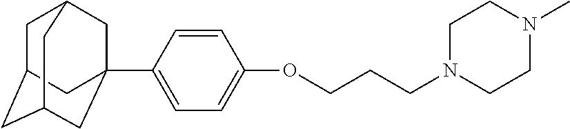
C1C2CC3CC(C4=CC=C(OCCCN5CCN(C)CC5)C=C4)(CC1C3)C2
